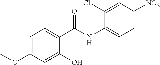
C1=C(OC)C=C(O)C(C(NC2=CC=C([NO2])C=C2Cl)=O)=C1
